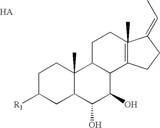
C1C([R1])CC2C(C)(C1)C1C(C(O)C2O)C2=C(C)(CC1)C(=CC)CC2.[HA]
